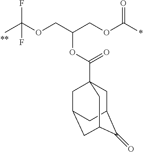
CC(OCC(OC(=O)C12CC3C(=O)C(CC(C1)C3)C2)COC(=O)*)(F)F
